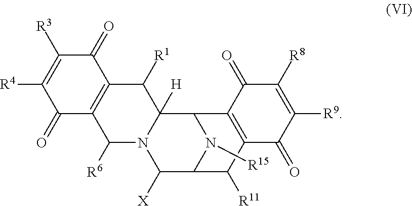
C1(=O)C2=C(C(=O)C([R3])=C1[R4])C([R1])C1([H])N(C2[R6])C([X])C2N([R15])C1C1=C(C2[R11])C(=O)C([R9])=C([R8])C1=O
